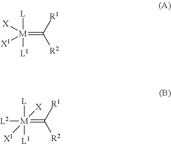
C(=[M]([L])([L1])([X])[X1])([R1])[R2].C(=[M]([L])([L1])([L2])([X])[X1])([R1])[R2]
